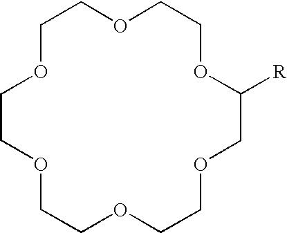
C1COCCOC([R])COCCOCCOCCO1
